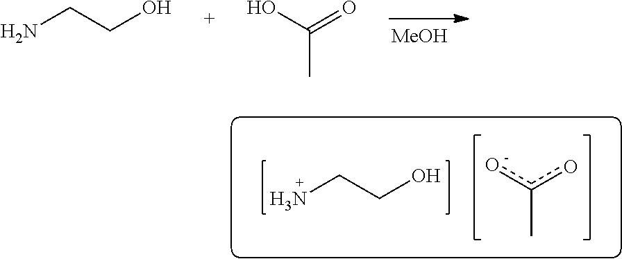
[MeOH].NCCO.C(=O)(O)C.c(o)(o)C.NCCO
